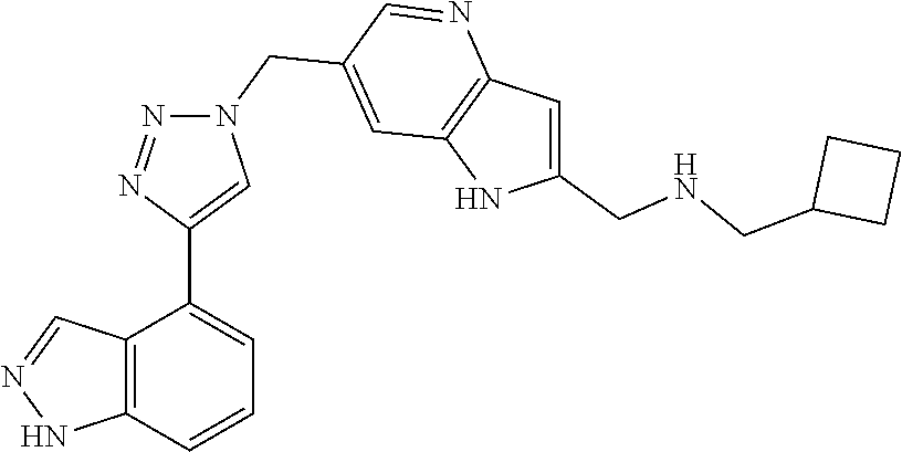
C1=C(CNCC2CCC2)NC2=C1N=CC(CN1N=NC(C3=CC=CC4=C3C=NN4)=C1)=C2
